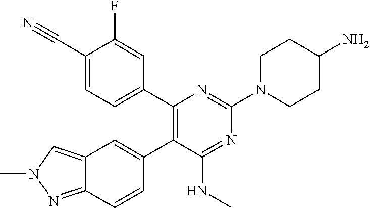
C12=CN(C)N=C1C=CC(C1=C(C3=CC=C(C#N)C(F)=C3)N=C(N3CCC(N)CC3)N=C1NC)=C2
